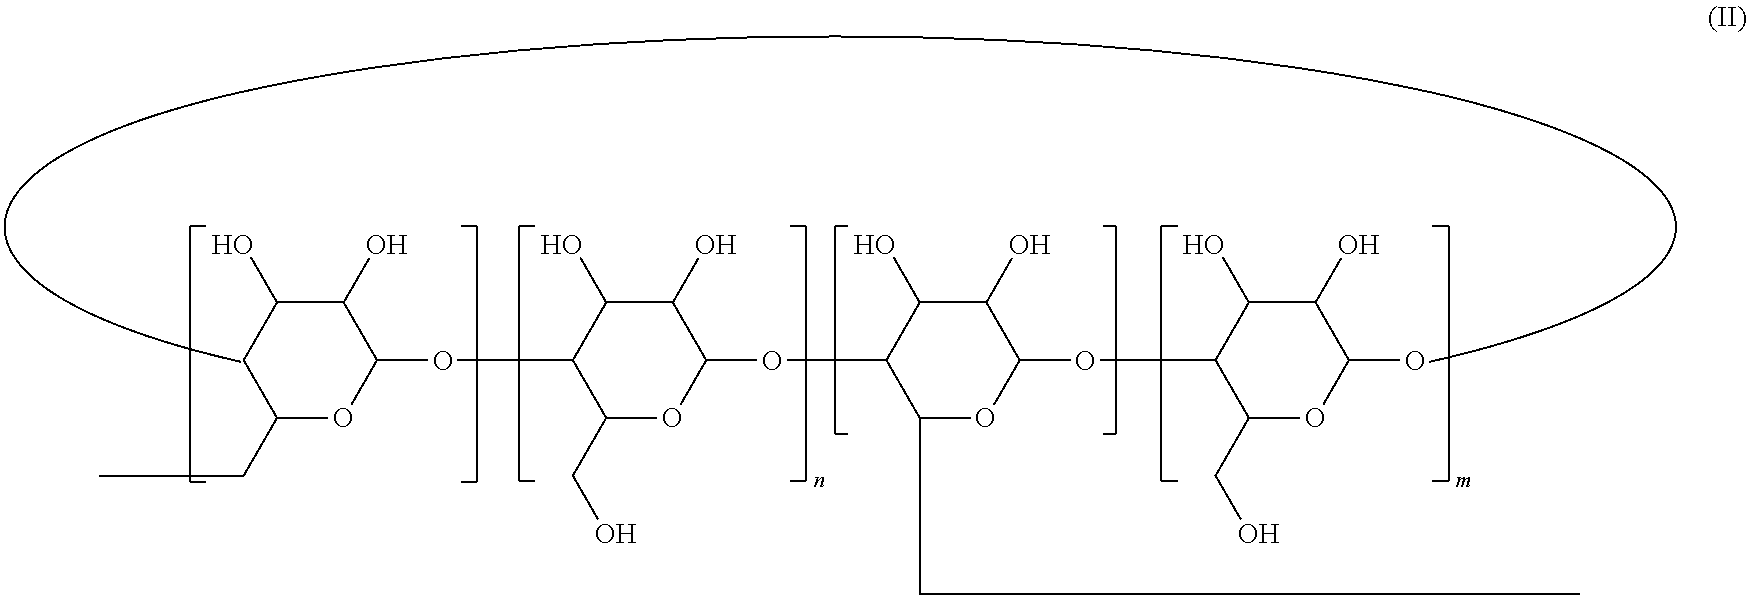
C1(CC)OC(OC2C(CO)OC(OC3C(CC)OC(OC4C(CO)OC(O)C(O)C4O)C(O)C3O)C(O)C2O)C(O)C(O)C1
